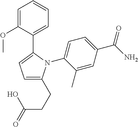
C1=C(C(=O)N)C=C(C)C(N2C(C3=CC=CC=C3OC)=CC=C2CCC(O)=O)=C1
